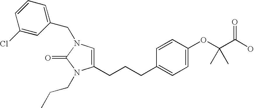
C1=C(CCCC2=CC=C(OC(C(O)=O)(C)C)C=C2)N(CCC)C(=O)N1CC1=CC=CC(Cl)=C1
